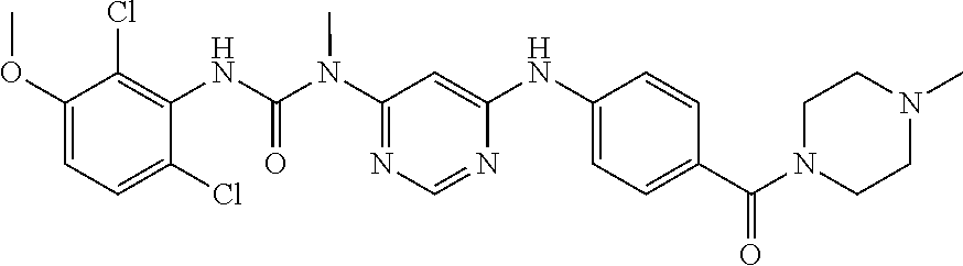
O(C1=CC=C(Cl)C(NC(N(C2=NC=NC(NC3=CC=C(C(N4CCN(C)CC4)=O)C=C3)=C2)C)=O)=C1Cl)C
